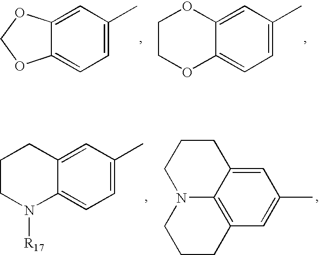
C1=C(C)C=C2C(=C1)OCO2.C1=C(C)C=C2C(=C1)OCCO2.C1=C(C)C=C2C(=C1)N([R17])CCC2.C12=C3C=C(C)C=C1CCCN2CCC3
